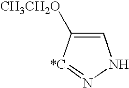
C1=C([CH3CH2O])[*C]=NN1
